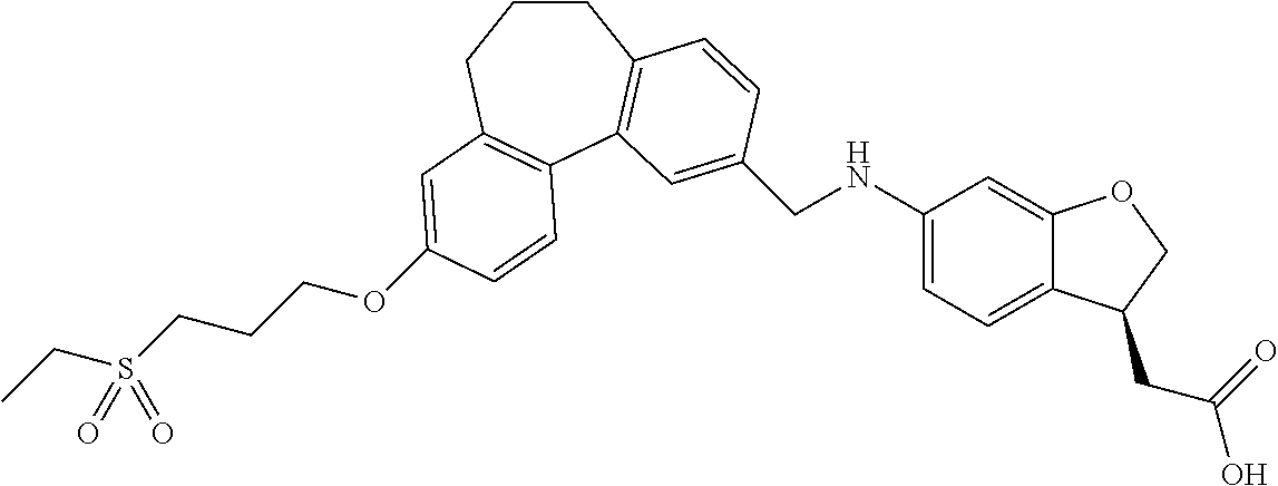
C1CCC2=C(C3=C1C=CC(CNC1=CC=C4C(=C1)OCC4CC(=O)O)=C3)C=CC(OCCCS(CC)(=O)=O)=C2
